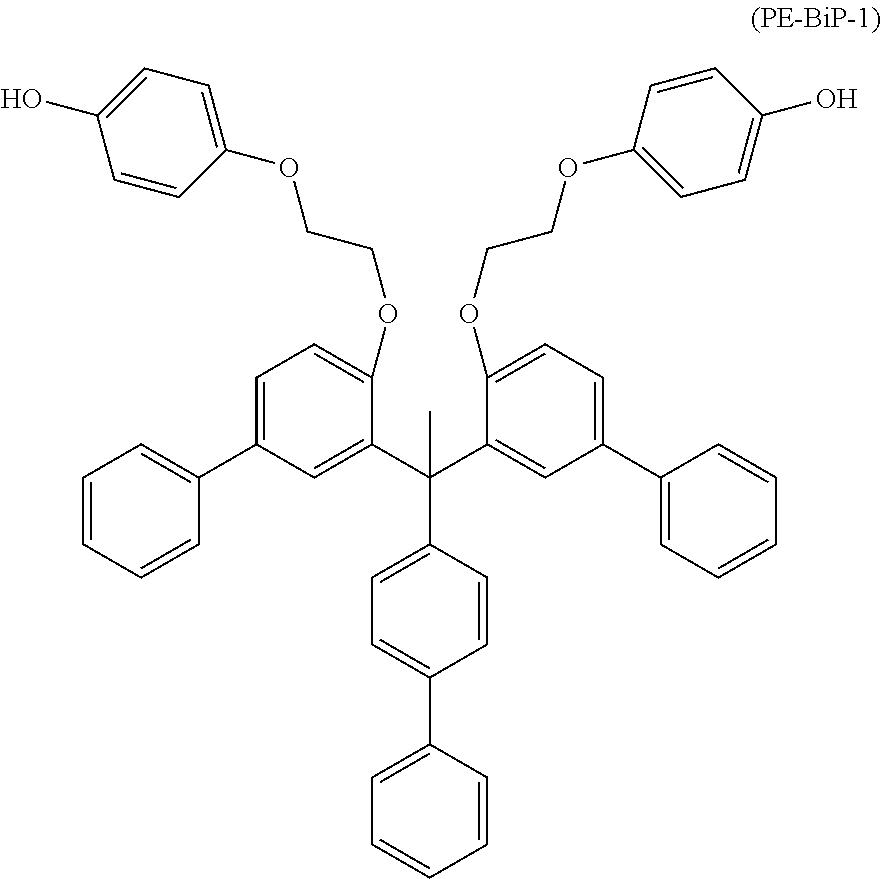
C1=CC=CC(C2=CC=C(OCCOC3=CC=C(O)C=C3)C(C(C3=CC(C4=CC=CC=C4)=CC=C3OCCOC3=CC=C(O)C=C3)(C)C3=CC=C(C4=CC=CC=C4)C=C3)=C2)=C1
